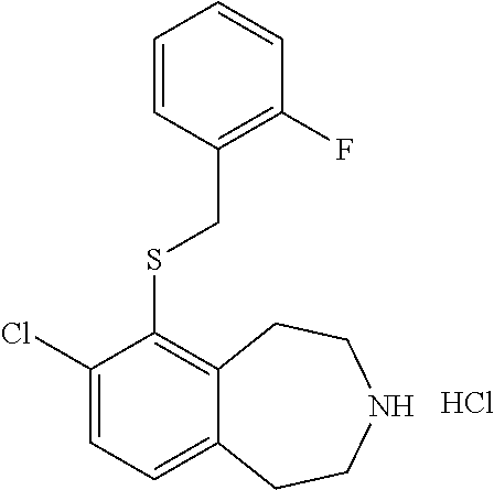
C1(Cl)=CC=C2C(=C1SCC1=C(F)C=CC=C1)CCNCC2.Cl
